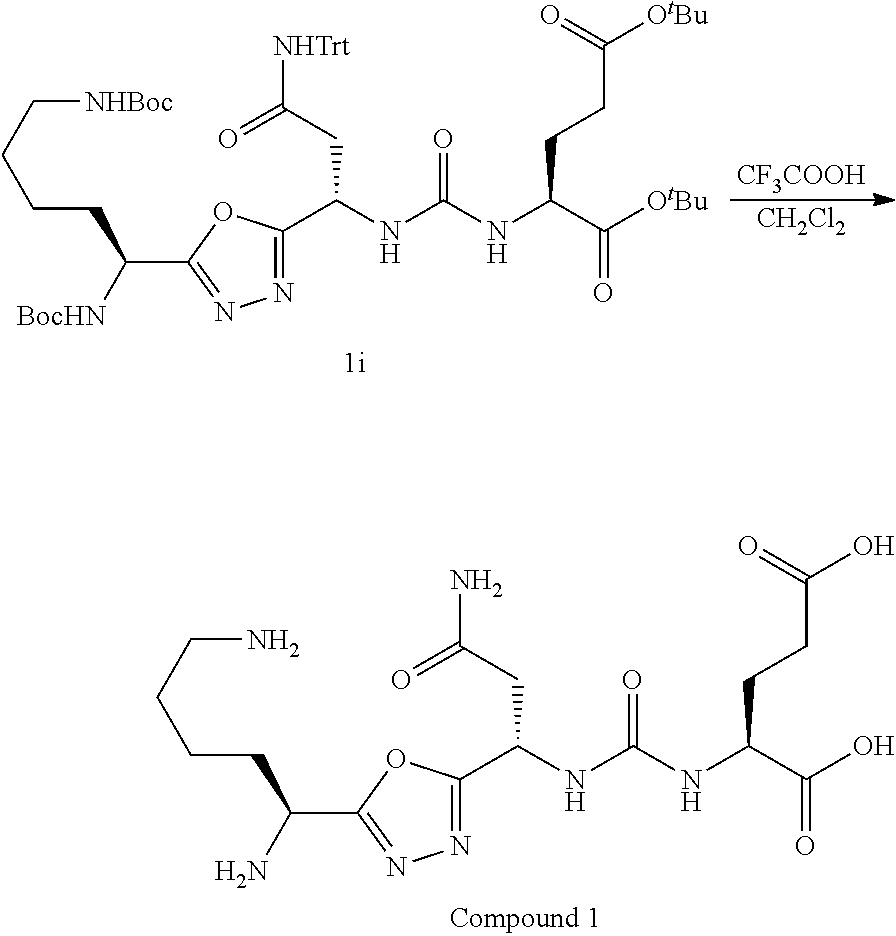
[NHBoc]CCCCC([BocHN])C1=NN=C(C(CC(=O)[NHTrt])NC(=O)NC(CCC([OtBu])=O)C(=O)[OtBu])O1.[CF3COOH].[CH2Cl2].NCCCCC(N)C1=NN=C(C(CC(=O)N)NC(=O)NC(CCC(O)=O)C(=O)O)O1
